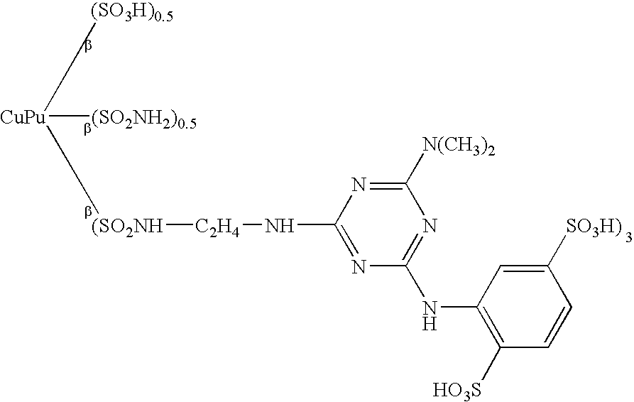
[CuPu]([(SO2NH2)0.5])([(SO3H)0.5])[(SO2NH][C2H4]NC1=NC(NC2=C([HO3S])C=CC([SO3H)])=C2)=NC([N(CH3)2])=N1
